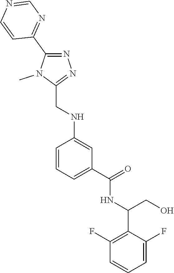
C1=C(NCC2=NN=C(C3=NC=NC=C3)N2C)C=CC=C1C(=O)NC(C1=C(F)C=CC=C1F)CO
